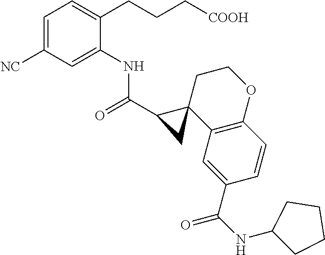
C1=C([NC])C=C(NC(C2CC23C2=C(OCC3)C=CC(C(NC3CCCC3)=O)=C2)=O)C(CCC[COOH])=C1
